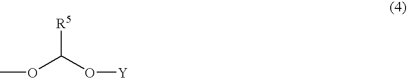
COC(O[Y])[R5]
